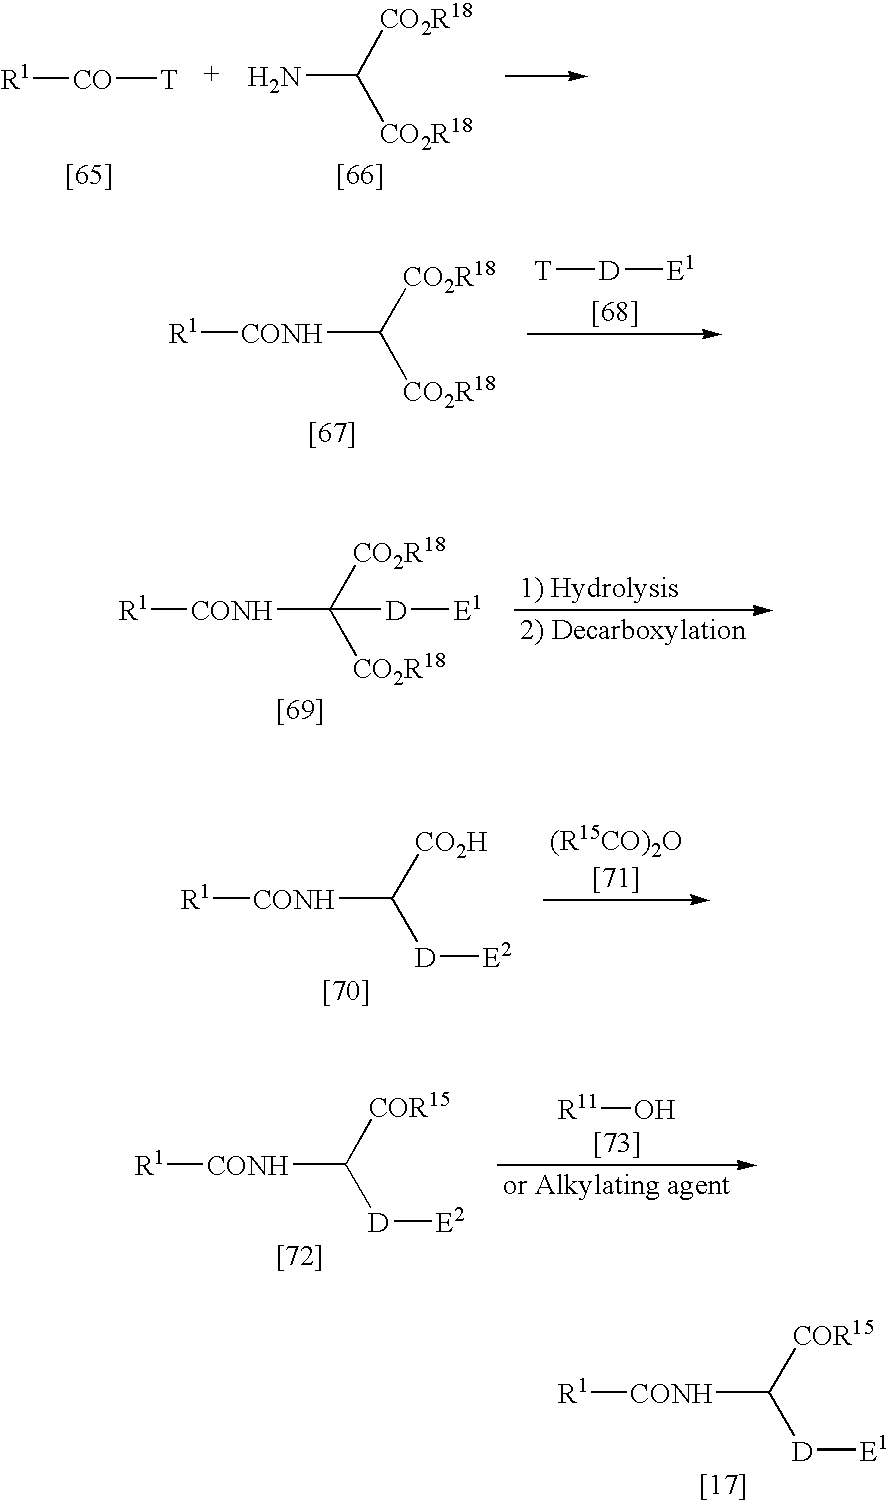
[R1][CO][T].NC([CO2R18])[CO2R18].[CONH](C([CO2R18])[CO2R18])[R1].[T][D][E1].[CONH](C([CO2R18])([CO2R18])[D][E1])[R1].[CONH](C([CO2H])[D][E2])[R1].[CONH](C([COR15])[D][E2])[R1].[R11]O.[CONH](C([COR15])[D][E1])[R1]
